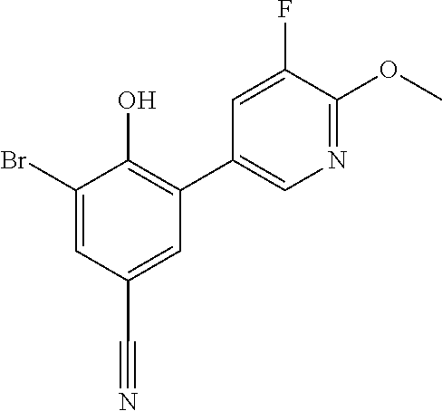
C1=C(Br)C(O)=C(C2=CN=C(OC)C(F)=C2)C=C1C#N
